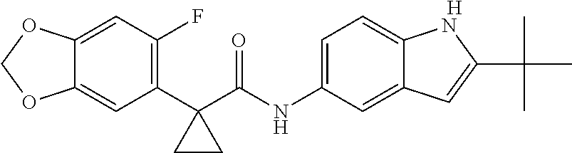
C12=CC(F)=C(C3(C(NC4=CC=C5C(=C4)C=C(C(C)(C)C)N5)=O)CC3)C=C1OCO2.[H]
